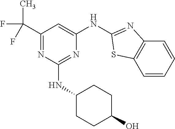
C1=CC=CC2=C1SC(NC1=CC(C(C)(F)F)=NC(NC3CCC(O)CC3)=N1)=N2
